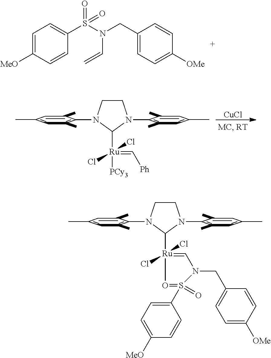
C1=C([MeO])C=CC(S(N(CC2=CC=C([OMe])C=C2)C=C)(=O)=O)=C1.C1CN(C2=C(C)C=C(C)C=C2C)C([Ru](=C[Ph])([PCy3])(Cl)Cl)N1C1=C(C)C=C(C)C=C1C.[CuCl].C1CN(C2=C(C)C=C(C)C=C2C)C([Ru]2(Cl)(Cl)=CN(CC3=CC=C([OMe])C=C3)S(C3=CC=C([MeO])C=C3)(=O)=O2)N1C1=C(C)C=C(C)C=C1C
